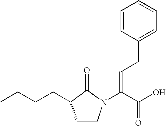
C1=CC=CC(CC=C(C(O)=O)N2C(=O)C(CCCC)CC2)=C1
